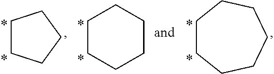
C1CCCC1.C1CCCCC1.C1CCCCCC1
